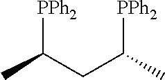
[PPh2]C(CC(C)[PPh2])C
